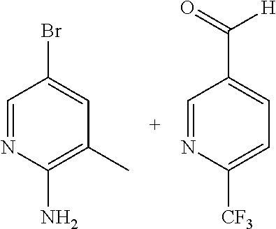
C1=NC(N)=C(C)C=C1Br.C1=NC([CF3])=CC=C1C(=O)[H]
